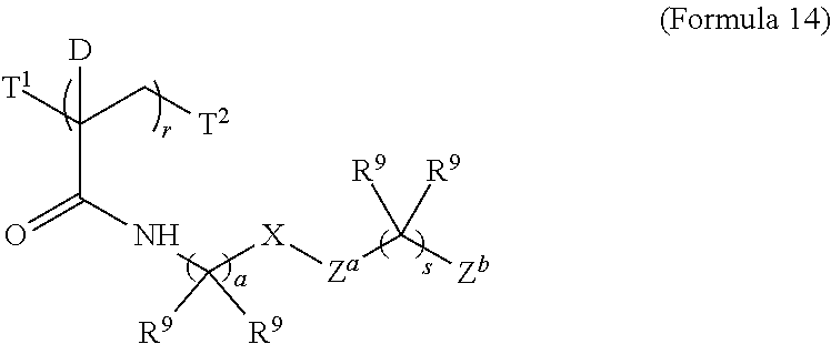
C(C(NC([X][Za]C([Zb])([R9])[R9])([R9])[R9])=O)([T1])(C[T2])[D]
